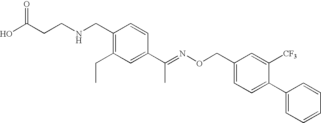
C1(CNCCC(O)=O)=C(CC)C=C(C(=NOCC2=CC=C(C3=CC=CC=C3)C([CF3])=C2)C)C=C1
